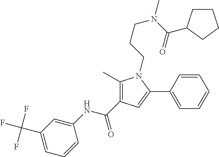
C1(C)=C(C(NC2=CC(C(F)(F)F)=CC=C2)=O)C=C(C2=CC=CC=C2)N1CCCN(C(=O)C1CCCC1)C
